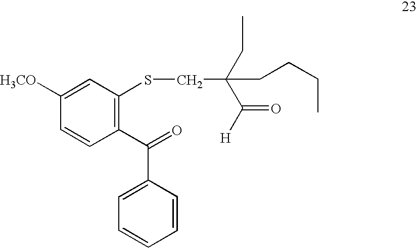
C1=C(C(C2=C(SCC(CCCC)(CC)C([H])=O)C=C([H3CO])C=C2)=O)C=CC=C1
